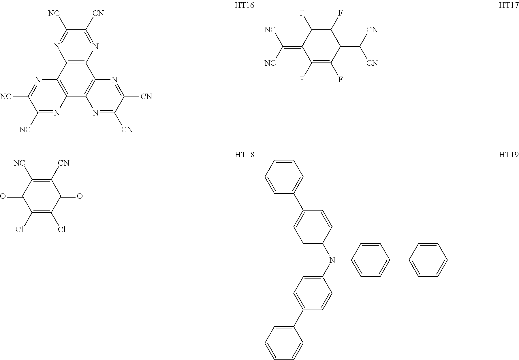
C12=C(N=C([CN])C([NC])=N1)C1=C(C3=C2N=C([NC])C([NC])=N3)N=C([CN])C([CN])=N1.C1(=C([NC])[NC])C(F)=C(F)C(=C([CN])[CN])C(F)=C1F.C1(=O)C(Cl)=C(Cl)C(=O)C([CN])=C1[NC].C1(N(C2=CC=C(C3=CC=CC=C3)C=C2)C2=CC=C(C3=CC=CC=C3)C=C2)=CC=C(C2=CC=CC=C2)C=C1
